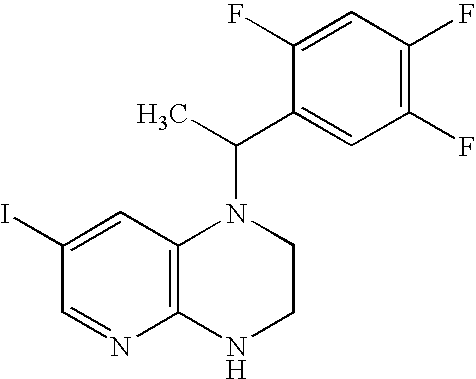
C1=C(I)C=NC2=C1N(C(C)C1=CC(F)=C(F)C=C1F)CCN2
